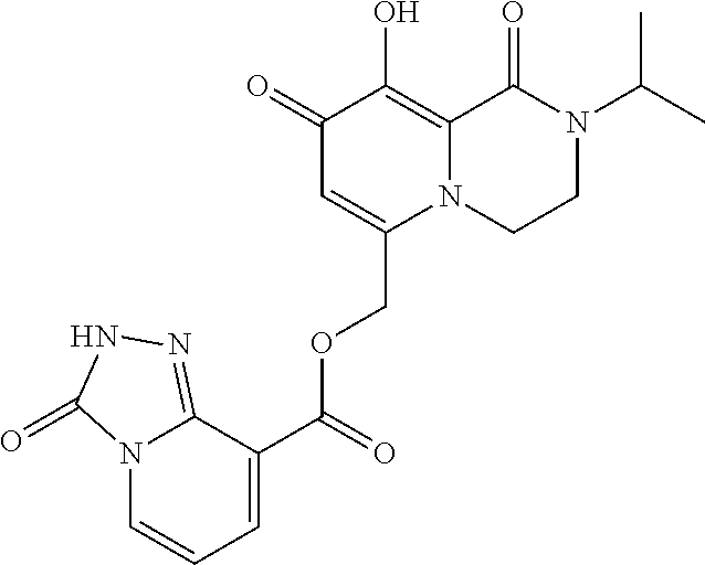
N12C=CC=C(C(=O)OCC3=CC(=O)C(O)=C4N3CCN(C(C)C)C4=O)C1=NNC2=O
